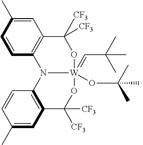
C1(C)=CC2=C(C=C1)N1C3=C(C=C(C)C=C3)C([CF3])([CF3])O[W]1(=CC(C)(C)C)(OC(C)(C)C)OC2([CF3])[CF3]
